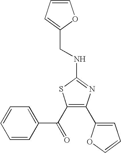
C1=CC=C(C(C2=C(C3=CC=CO3)N=C(NCC3=CC=CO3)S2)=O)C=C1
